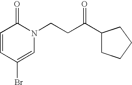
C1=CC(Br)=CN(CCC(C2CCCC2)=O)C1=O
